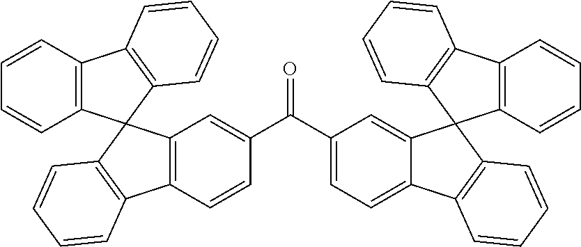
O=C(C1=CC2=C(C=C1)C1=C(C=CC=C1)C21C2=C(C3=C1C=CC=C3)C=CC=C2)C1=CC=C2C(=C1)C1(C3=C2C=CC=C3)C2=C(C3=C1C=CC=C3)C=CC=C2
